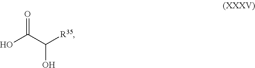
OC(C([R35])O)=O
